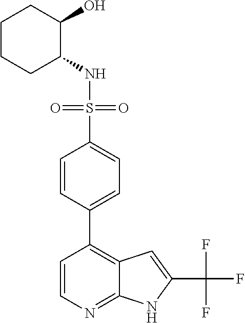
C1(NS(=O)(=O)C2=CC=C(C3=C4C(=NC=C3)NC(C(F)(F)F)=C4)C=C2)C(O)CCCC1
